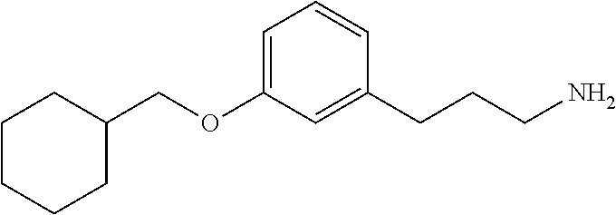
C1(OCC2CCCCC2)=CC=CC(CCCN)=C1
